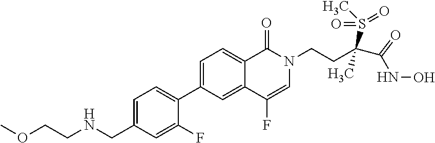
C1=C(CNCCOC)C=C(F)C(C2=CC=C3C(=C2)C(F)=CN(CCC(S(C)(=O)=O)(C)C(NO)=O)C3=O)=C1
